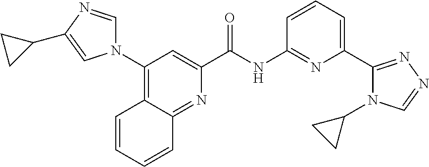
C1(N2C=NC(C3CC3)=C2)=C2C(=NC(C(NC3=NC(C4=NN=CN4C4CC4)=CC=C3)=O)=C1)C=CC=C2
